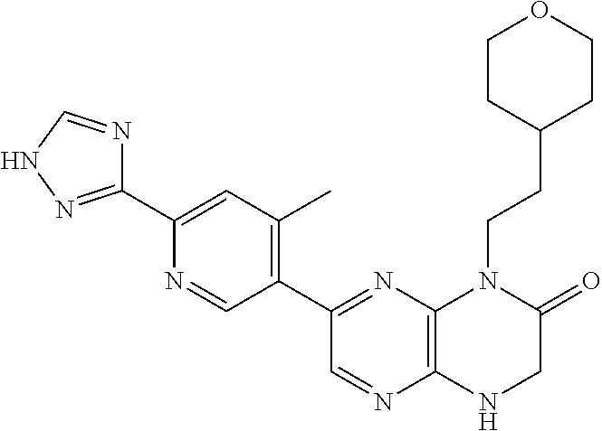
C1(C2=NC3=C(N=C2)NCC(=O)N3CCC2CCOCC2)=C(C)C=C(C2=NNC=N2)N=C1
